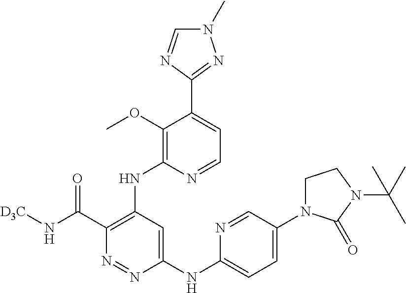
C1(NC2=CC=C(N3CCN(C(C)(C)C)C3=O)C=N2)=CC(NC2=C(OC)C(C3=NN(C)C=N3)=CC=N2)=C(C(N[D3C])=O)N=N1
